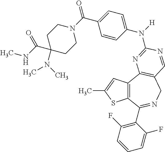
C12=C(C3=C(CN=C1C1=C(F)C=CC=C1F)C=NC(N(C1=CC=C(C(=O)N4CCC(C(NC)=O)(N(C)C)CC4)C=C1)[H])=N3)C=C(C)S2
